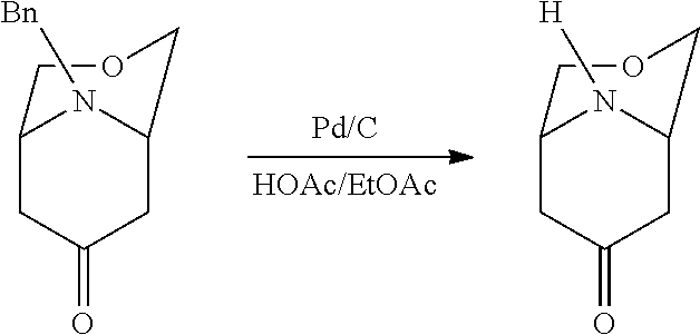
C12CC(=O)CC(N1[H])COC2.C12CC(=O)CC(N1[Bn])COC2
